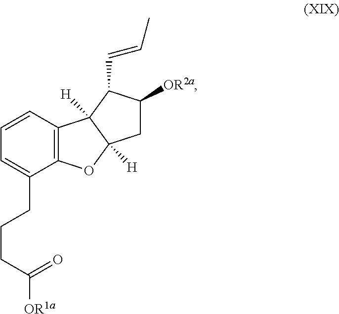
C12=C(C=CC=C1CCCC(=O)[OR1a])C1([H])C([H])(O2)CC([OR2a])C1C=CC
